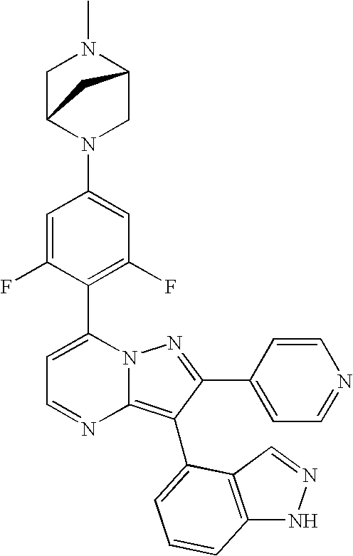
C1(C2=C(F)C=C(N3CC4N(C)CC3C4)C=C2F)=CC=NC2=C(C3=CC=CC4=C3C=NN4)C(C3=CC=NC=C3)=NN12
